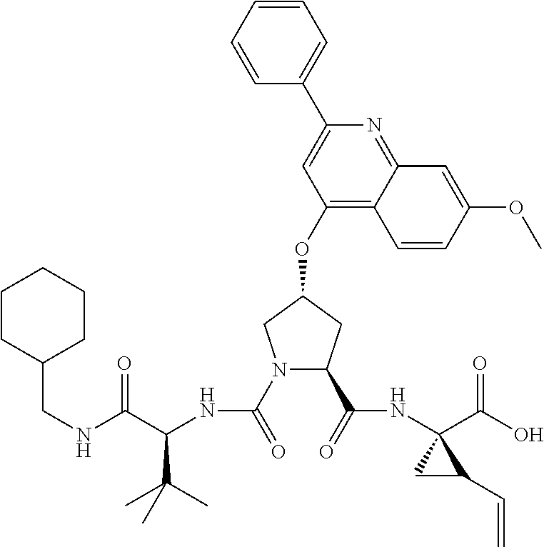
C1=C(C2=CC(OC3CN(C(=O)NC(C(NCC4CCCCC4)=O)C(C)(C)C)C(C(=O)NC4(C(O)=O)CC4C=C)C3)=C3C(=N2)C=C(OC)C=C3)C=CC=C1
